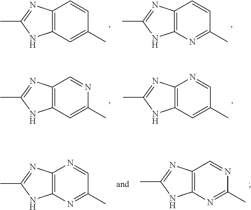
C12=C(C=C(C)C=C1)NC(C)=N2.C12=C(N=C(C)C=C1)NC(C)=N2.C12=C(C=C(C)N=C1)NC(C)=N2.C12=C(C=C(C)C=N1)NC(C)=N2.C12=C(N=C(C)N=C1)NC(C)=N2.C12=C(N=C(C)C=N1)NC(C)=N2
